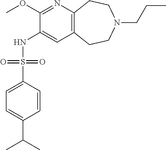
C12=C(CCN(CCC)CC1)C=C(NS(C1=CC=C(C(C)C)C=C1)(=O)=O)C(OC)=N2
